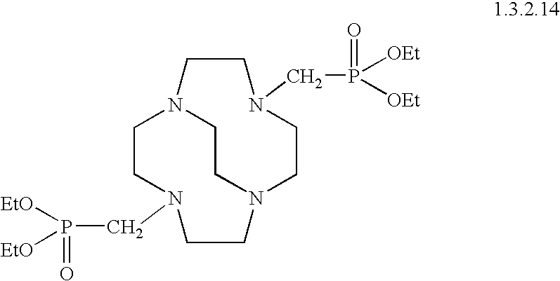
C1CN2CCN(CP([OEt])([OEt])=O)CCN1CCN(CP(=O)([EtO])[EtO])CC2
